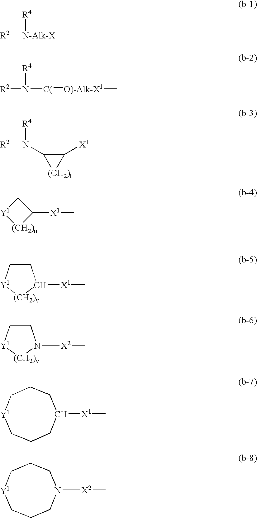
[R2][N-Alk-X1](C)[R4].[R2]N([C(]=[O)-Alk-X1]C)[R4].C1(N([R4])[R2])[(CH2)t]C1[X1]C.C1[Y1][(CH2)u]C1[X1]C.C1C[Y1][(CH2)v]C1[X1]C.C1C[Y1][(CH2)v]N1[X2]C.C1CCC([X1]C)CCC[Y1]1.C1CCN([X2]C)CCC[Y1]1
